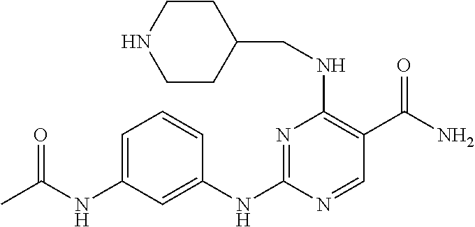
C1=C(NC(C)=O)C=C(NC2=NC(NCC3CCNCC3)=C(C(N)=O)C=N2)C=C1
